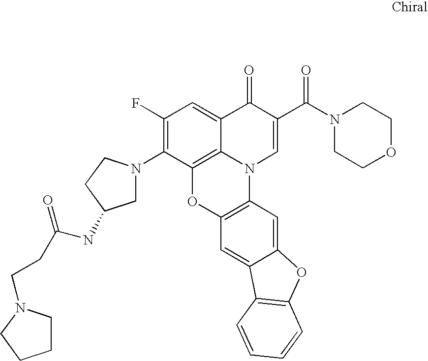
C12=C3C(=CC(F)=C1N1CC(NC(CCN4CCCC4)=O)CC1)C(=O)C(C(=O)N1CCOCC1)=CN3C1=C(O2)C=C2C(=C1)OC1=C2C=CC=C1
